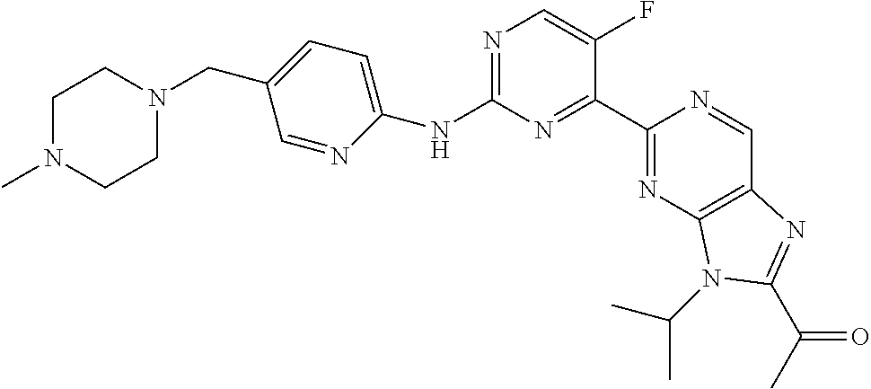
C1(NC2=NC=C(F)C(C3=NC4=C(C=N3)N=C(C(=O)C)N4C(C)C)=N2)=CC=C(CN2CCN(C)CC2)C=N1
